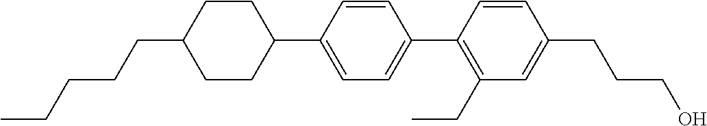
CCCCCC1CCC(C2=CC=C(C3=C(CC)C=C(CCCO)C=C3)C=C2)CC1
